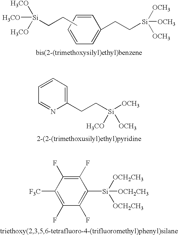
C1=CC=CC(CC[Si]([OCH3])([OCH3])[OCH3])=C1.CCC[Si]([H3CO])([H3CO])[H3CO].C1=CC=C(CC[Si]([OCH3])([H3CO])[OCH3])N=C1.C1(F)=C([F3C])C(F)=C(F)C([Si]([OCH2CH3])([OCH2CH3])[OCH2CH3])=C1F
